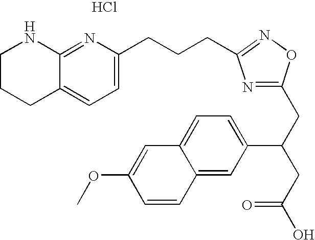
C1CCC2=CC=C(CCCC3=NOC(CC(C4=CC=C5C(=C4)C=CC(OC)=C5)CC(=O)O)=N3)N=C2N1.Cl
